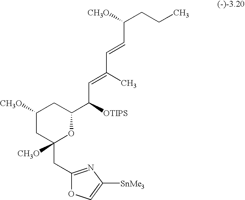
C1([CH3O])CC([CH3O])(CC2=NC([SnMe3])=CO2)OC(C([OTIPS])C=C(C)C=CC(CCC)[CH3O])C1
